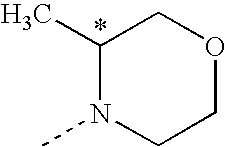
C1(C)N(C)CCOC1
